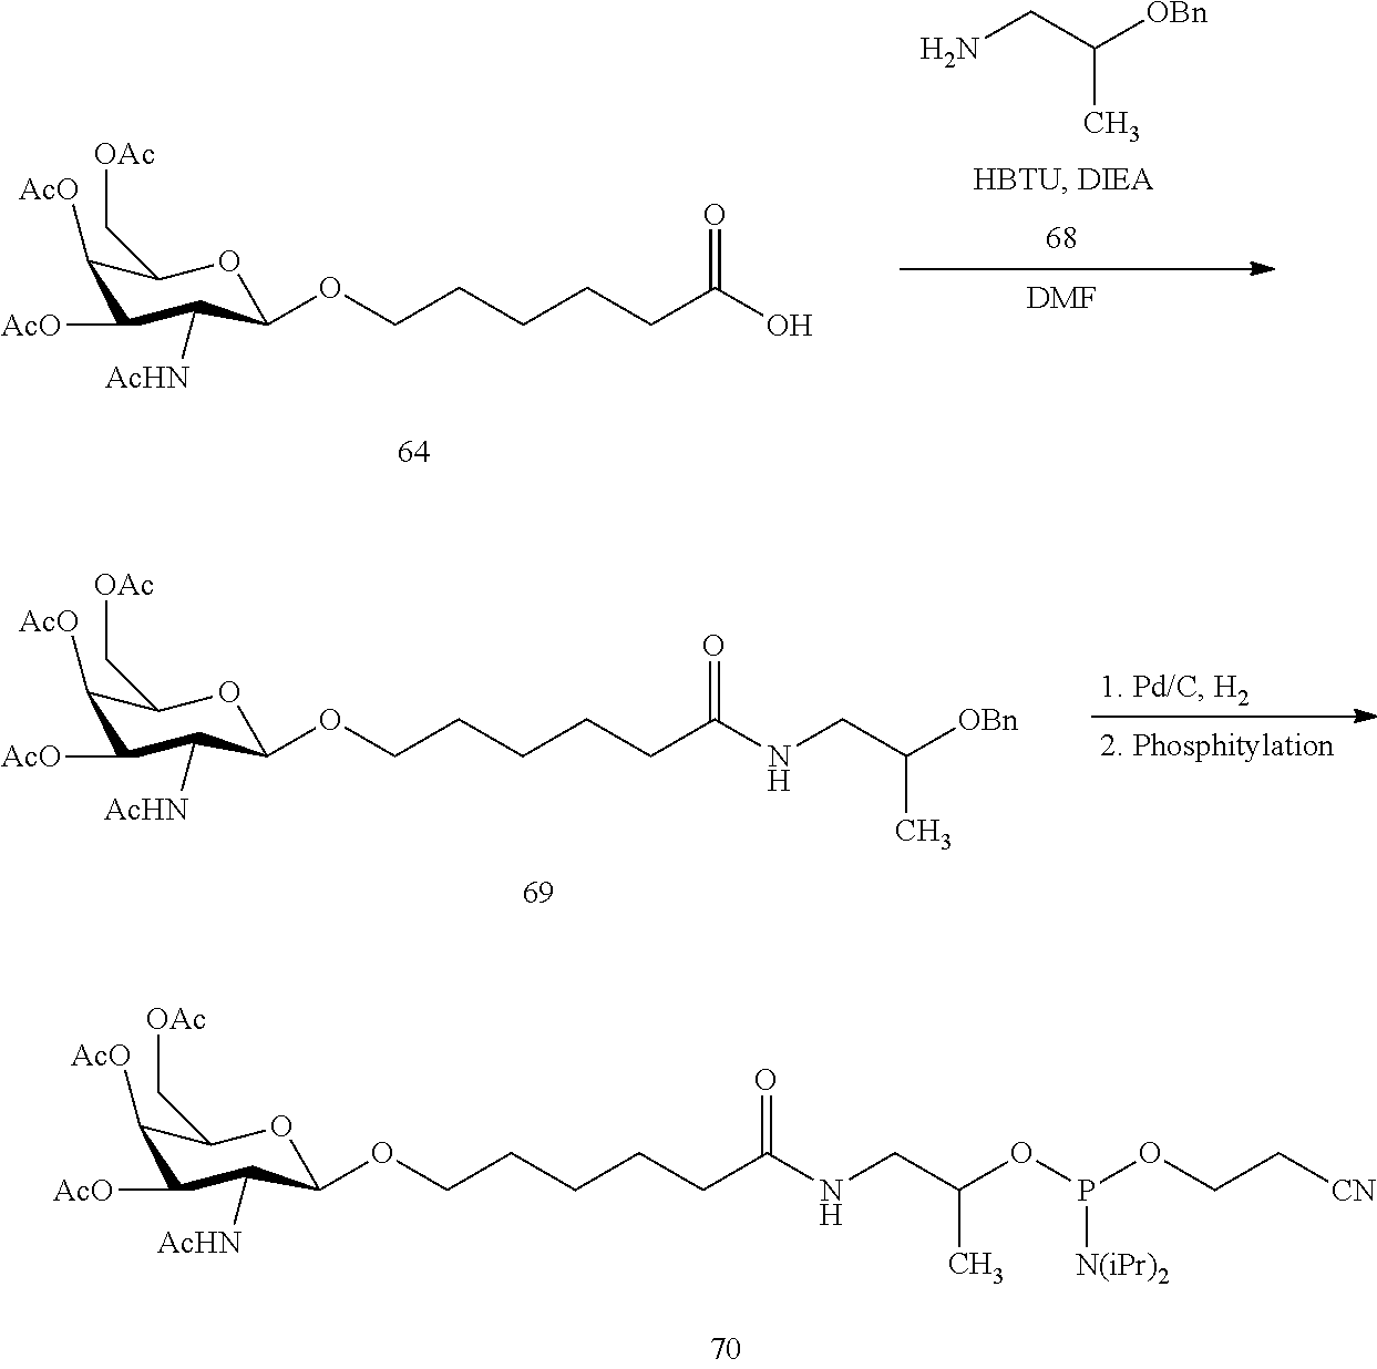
C1([AcO])C([AcO])C([AcHN])C(OCCCCCC(NCC([OBn])C)=O)OC1C[OAc].C1([AcO])C([AcO])C([AcHN])C(OCCCCCC(NCC(OP(OCC[CN])[N(iPr)2])C)=O)OC1C[OAc].C1([AcO])C([AcO])C([AcHN])C(OCCCCCC(O)=O)OC1C[OAc].NCC([OBn])C.[DMF]
